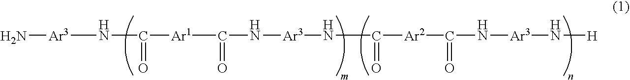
N[Ar3]NC([Ar1]C(N[Ar3]NC([Ar2]C(N[Ar3]N[H])=O)=O)=O)=O
